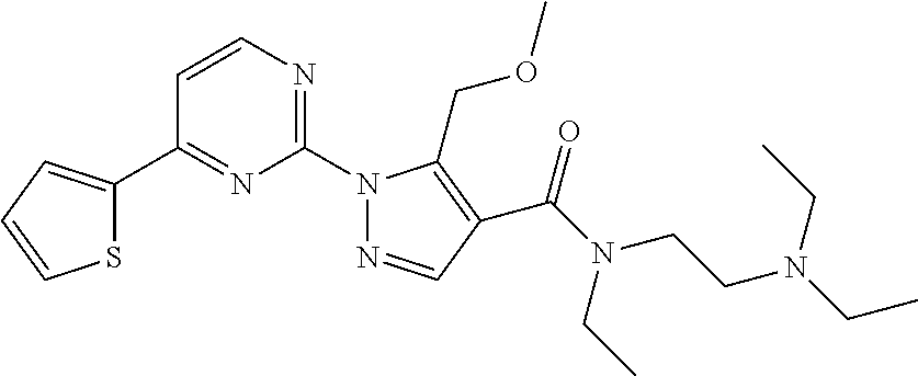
C1=CC(C2=CC=CS2)=NC(N2N=CC(C(N(CC)CCN(CC)CC)=O)=C2COC)=N1
